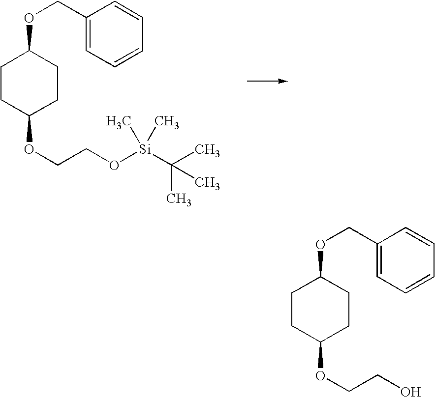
C1(COC2CCC(OCCO[Si](C(C)(C)C)(C)C)CC2)=CC=CC=C1.C1(COC2CCC(OCCO)CC2)=CC=CC=C1
